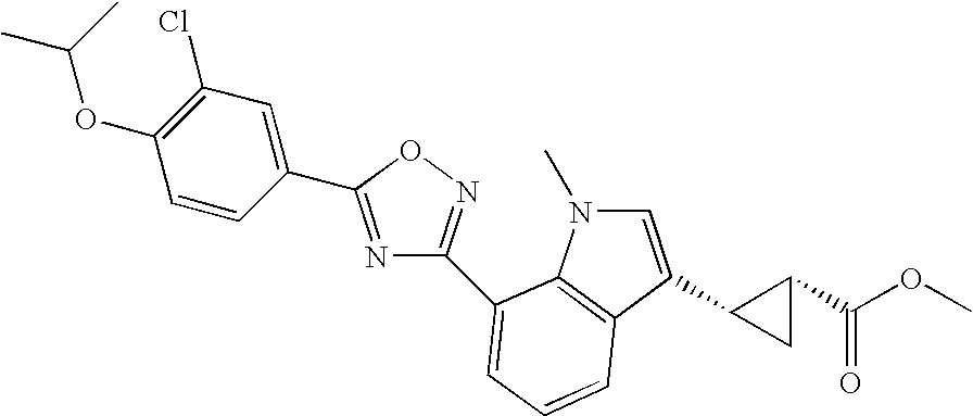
C1=C(C2CC2C(OC)=O)C2=C(N1C)C(C1=NOC(C3=CC(Cl)=C(OC(C)C)C=C3)=N1)=CC=C2
